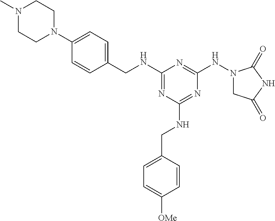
C1(NCC2=CC=C(N3CCN(C)CC3)C=C2)=NC(NCC2=CC=C([OMe])C=C2)=NC(NN2CC(=O)NC2=O)=N1
